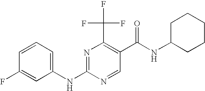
C1(NC2=NC(C(F)(F)F)=C(C(NC3CCCCC3)=O)C=N2)=CC=CC(F)=C1
